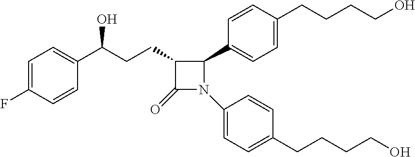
C1(CCC(C2=CC=C(F)C=C2)O)C(=O)N(C2=CC=C(CCCCO)C=C2)C1C1=CC=C(CCCCO)C=C1
